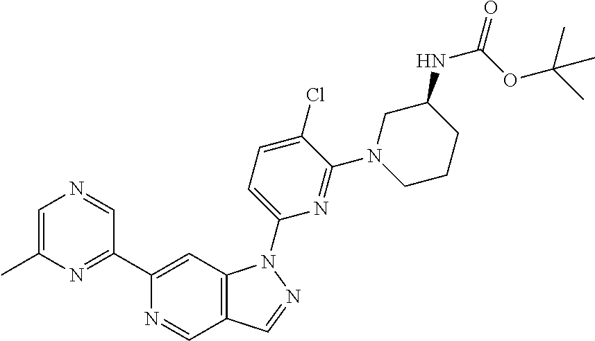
C12=C(C=C(C3=NC(C)=CN=C3)N=C1)N(C1=CC=C(Cl)C(N3CCCC(NC(=O)OC(C)(C)C)C3)=N1)N=C2
